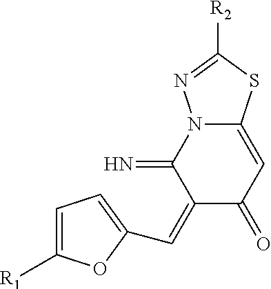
C1=C([R1])OC(C=C2C(=O)C=C3N(C2=N)N=C([R2])S3)=C1
